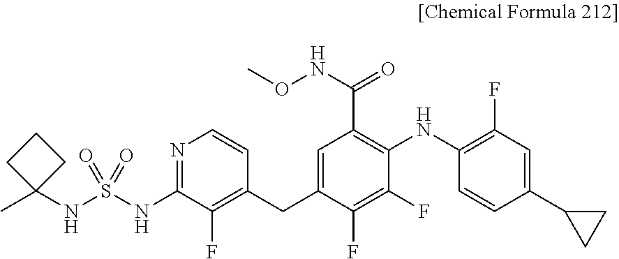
C1=C(CC2=C(F)C(NS(=O)(NC3(C)CCC3)=O)=NC=C2)C(F)=C(F)C(NC2=C(F)C=C(C3CC3)C=C2)=C1C(=O)NOC
